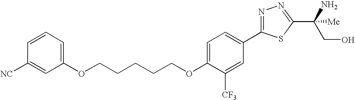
C(CCCOC1=CC=C(C2=NN=C(C(CO)([Me])N)S2)C=C1[CF3])COC1=CC=CC([NC])=C1
